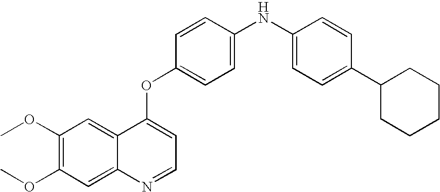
C1=CC(OC2=CC=NC3=CC(OC)=C(OC)C=C23)=CC=C1NC1=CC=C(C2CCCCC2)C=C1
